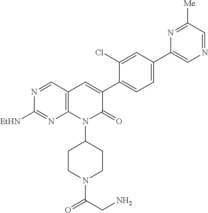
C12=C(C=NC([EtHN])=N1)C=C(C1=CC=C(C3=CN=CC([Me])=N3)C=C1Cl)C(=O)N2C1CCN(C(CN)=O)CC1
